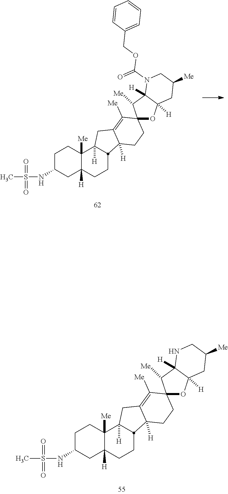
C1C(NS(=O)(C)=O)CC2([H])C([Me])(C1)C1([H])CC3=C([Me])C4(CCC3([H])C1CC2)OC1([H])C([H])(C4[Me])N(C(=O)OCC2=CC=CC=C2)CC([Me])C1.C1C(NS(C)(=O)=O)CC2([H])C([Me])(C1)C1([H])CC3=C([Me])C4(CCC3([H])C1CC2)OC1([H])C([H])(C4[Me])NCC([Me])C1
